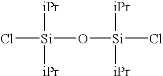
Cl[Si](O[Si](Cl)([iPr])[iPr])([iPr])[iPr]
